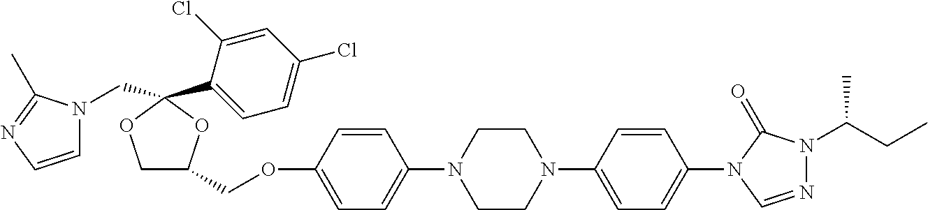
C1OC(C2=CC=C(Cl)C=C2Cl)(CN2C=CN=C2C)OC1COC1=CC=C(N2CCN(C3=CC=C(N4C(=O)N(C(CC)C)N=C4)C=C3)CC2)C=C1
